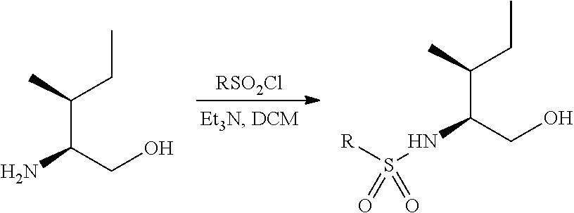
[RSO2Cl].NC(CO)C(C)CC.N(C(CO)C(C)CC)S([R])(=O)=O
